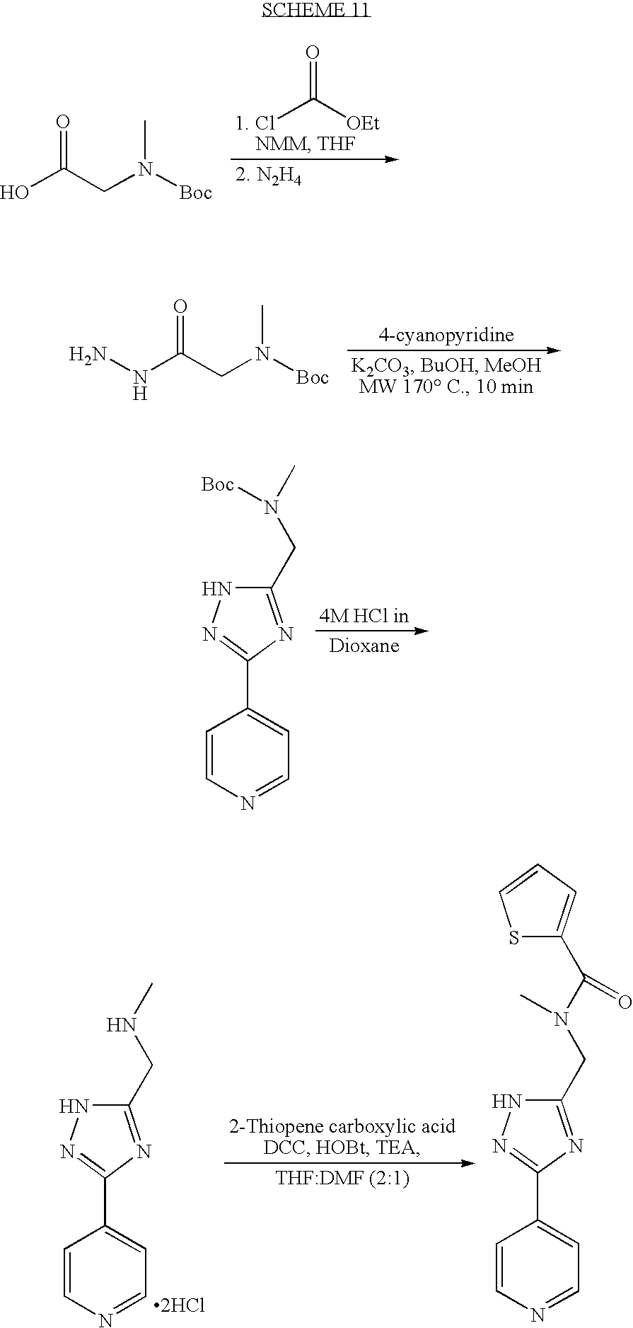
ClC([OEt])=O.OC(CN([Boc])C)=O.N(C(CN([Boc])C)=O)N.C1=CN=CC=C1C1=NNC(CN(C)[Boc])=N1.C1=CN=CC=C1C1=NNC(CNC)=N1.[2HCl].C1=CN=CC=C1C1=NNC(CN(C)C(=O)C2=CC=CS2)=N1
